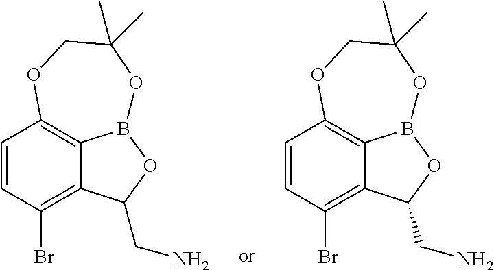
C1=CC(Br)=C2C3=C1OCC(C)(C)OB3OC2CN.C1=CC(Br)=C2C3=C1OCC(C)(C)OB3OC2CN
